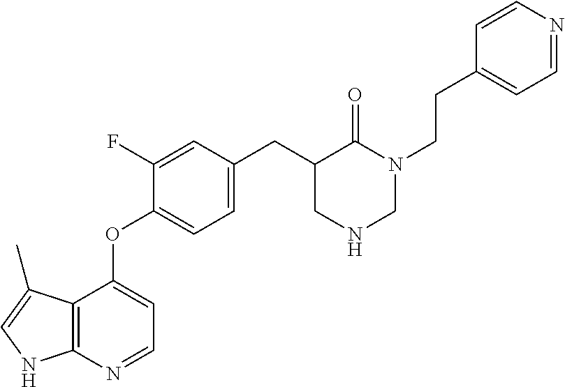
C12=C(N=CC=C1OC1=CC=C(CC3C(=O)N(CCC4=CC=NC=C4)CNC3)C=C1F)NC=C2C
